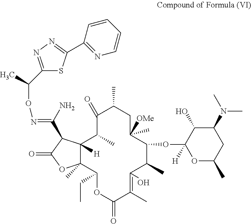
C1(=O)C(C)C2([H])C(C)(C(CC)OC(=O)C(C)=C(O)C(C)C(OC3([H])OC(C)CC(N(C)C)C3O)C([OMe])(C)CC1C)OC(=O)C2C(=NOC(C)C1=NN=C(C2=NC=CC=C2)S1)N
